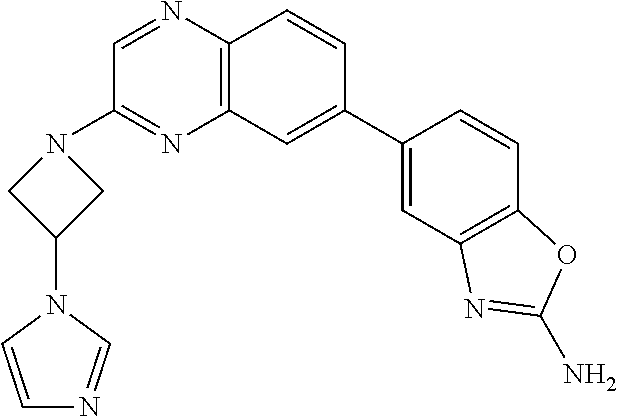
C12=C(C=CC(C3=CC4=C(C=C3)OC(N)=N4)=C1)N=CC(N1CC(N3C=NC=C3)C1)=N2
